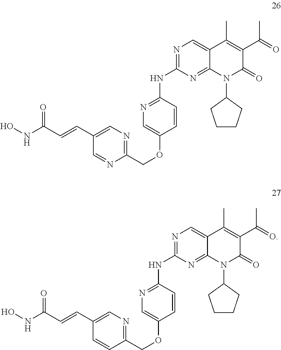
N1=C(NC2=NC=C(OCC3=NC=C(C=CC(NO)=O)C=N3)C=C2)N=C2C(=C1)C(C)=C(C(=O)C)C(=O)N2C1CCCC1.N1=C(NC2=NC=C(OCC3=NC=C(C=CC(NO)=O)C=C3)C=C2)N=C2C(=C1)C(C)=C(C(=O)C)C(=O)N2C1CCCC1
